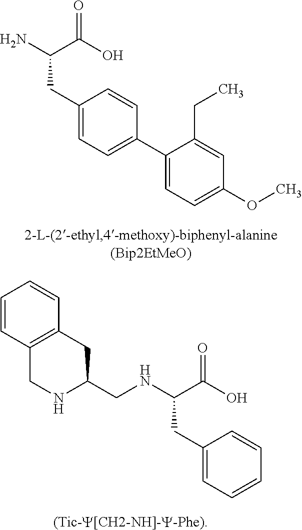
C1(CC(C(=O)O)N)=CC=C(C2=CC=C(OC)C=C2CC)C=C1.C(C(C(O)=O)NCC1NCC2=C(C1)C=CC=C2)C1=CC=CC=C1
